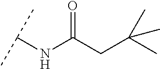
C(NC(CC(C)(C)C)=O)(C)C
